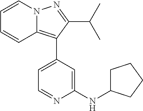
N12C(=C(C3=CC=NC(NC4CCCC4)=C3)C(C(C)C)=N1)C=CC=C2
